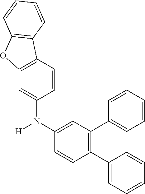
C1(C2=CC=CC=C2)=C(C2=CC=CC=C2)C=C(N([H])C2=CC3=C(C=C2)C2=C(O3)C=CC=C2)C=C1
